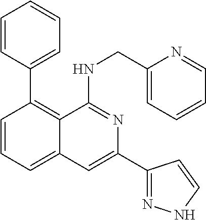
C1=CC(C2=C3C(=CC=C2)C=C(C2=NNC=C2)N=C3NCC2=CC=CC=N2)=CC=C1
